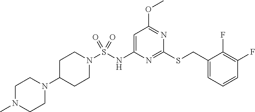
C1=C(NS(N2CCC(N3CCN(C)CC3)CC2)(=O)=O)N=C(SCC2=CC=CC(F)=C2F)N=C1OC
